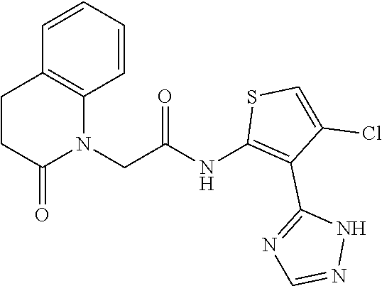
C1=CC=CC2=C1CCC(=O)N2CC(NC1=C(C2=NC=NN2)C(Cl)=CS1)=O
